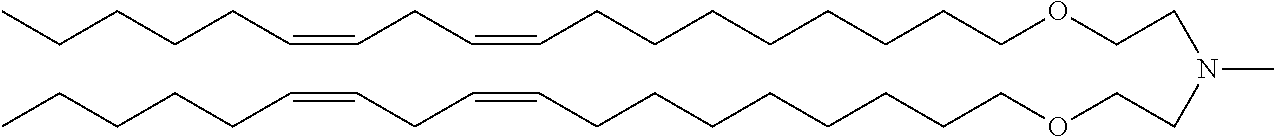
N(C)(CCOCCCCCCCCC=CCC=CCCCCC)CCOCCCCCCCCC=CCC=CCCCCC
